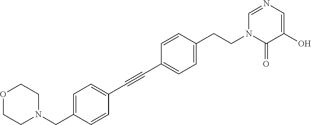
C1=C(CN2CCOCC2)C=CC(C#CC2=CC=C(CCN3C(=O)C(O)=CN=C3)C=C2)=C1
